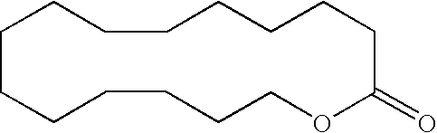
C1CCCCCCOC(=O)CCCCCCC1
